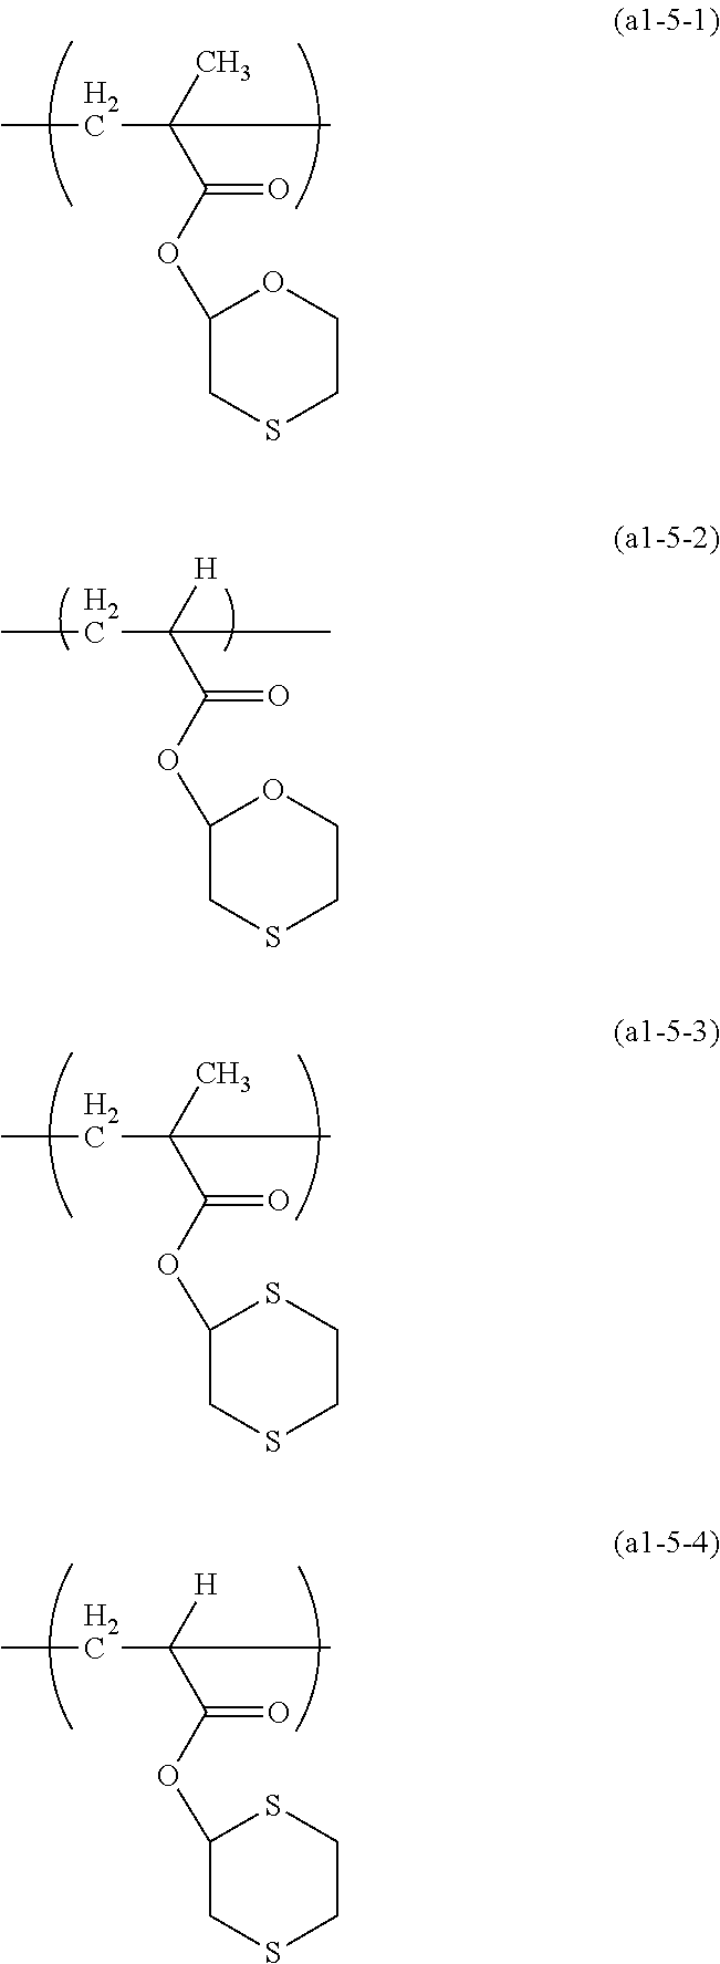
CCC(C)(C(=O)OC1CSCCO1)C.CCC([H])(C(=O)OC1CSCCO1)C.CCC(C)(C(=O)OC1CSCCS1)C.CCC([H])(C(=O)OC1CSCCS1)C
